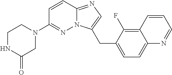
C1NC(=O)CN(C2=NN3C(=NC=C3CC3=CC=C4C(=C3F)C=CC=N4)C=C2)C1
